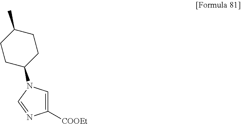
C1([COOEt])=CN(C2CCC(C)CC2)C=N1
